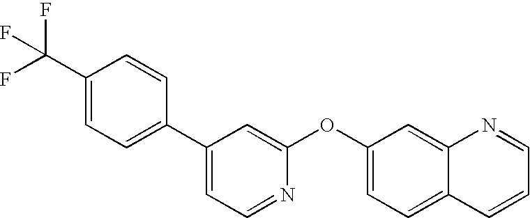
C1=CC(C2=CC=NC(OC3=CC=C4C(=C3)N=CC=C4)=C2)=CC=C1C(F)(F)F
